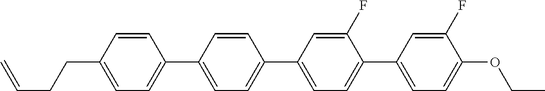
C1=CC(CCC=C)=CC=C1C1=CC=C(C2=CC=C(C3=CC=C(OCC)C(F)=C3)C(F)=C2)C=C1
